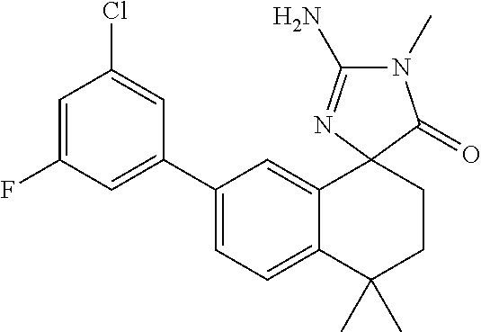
C1(C2=CC(F)=CC(Cl)=C2)=CC=C2C(=C1)C1(CCC2(C)C)N=C(N)N(C)C1=O
